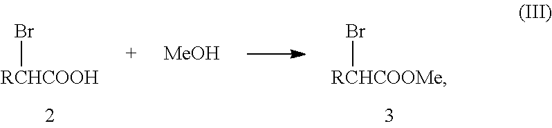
[RCHCOOH]Br.[RCHCOOMe]Br.[MeOH]
